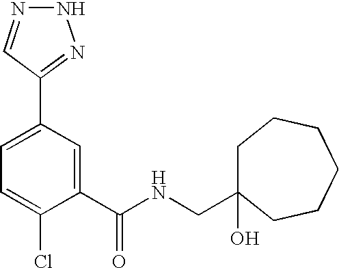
C1=C(C2=NNN=C2)C=C(C(NCC2(O)CCCCCC2)=O)C(Cl)=C1
